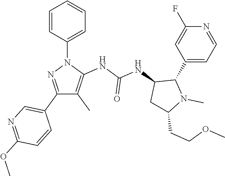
N(C(NC1C(C2=CC=NC(F)=C2)N(C)C(CCOC)C1)=O)C1=C(C)C(C2=CN=C(OC)C=C2)=NN1C1=CC=CC=C1
